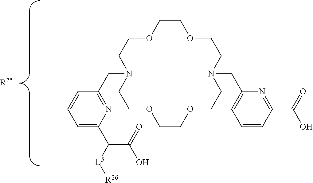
C1=C(C([L5][R26])C(O)=O)N=C(CN2CCOCCOCCN(CC3=CC=CC(C(=O)O)=N3)CCOCCOCC2)C=C1.[R25]
